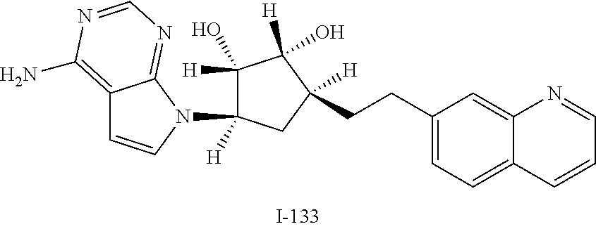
C(CC1=CC=C2C(=C1)N=CC=C2)C1([H])CC(N2C3=NC=NC(N)=C3C=C2)([H])C([H])(O)C1([H])O
